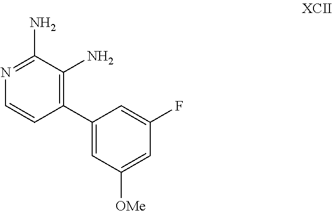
C1(C2=C(N)C(N)=NC=C2)=CC([OMe])=CC(F)=C1
